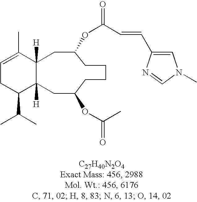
C1=C(C)C2([H])C([H])(C(C(C)C)C1)CC(OC(=O)C)CCCCC(OC(=O)C=CC1=CN(C)C=N1)C2
